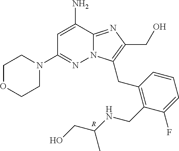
NC1=CC(N2CCOCC2)=NN2C1=NC(CO)=C2CC1=C(CNC(CO)C)C(F)=CC=C1.[R]
